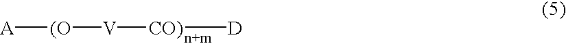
[A][(O][V][CO)][D]
